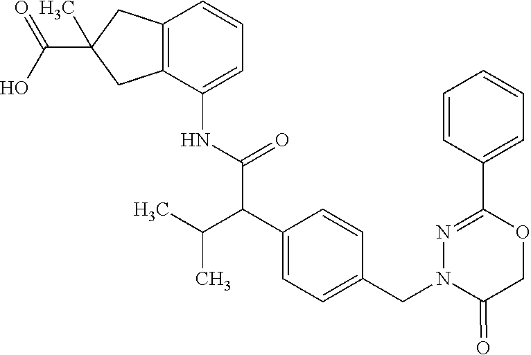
C12=C(C(NC(C(C3=CC=C(CN4C(=O)COC(C5=CC=CC=C5)=N4)C=C3)C(C)C)=O)=CC=C1)CC(C(O)=O)(C)C2
